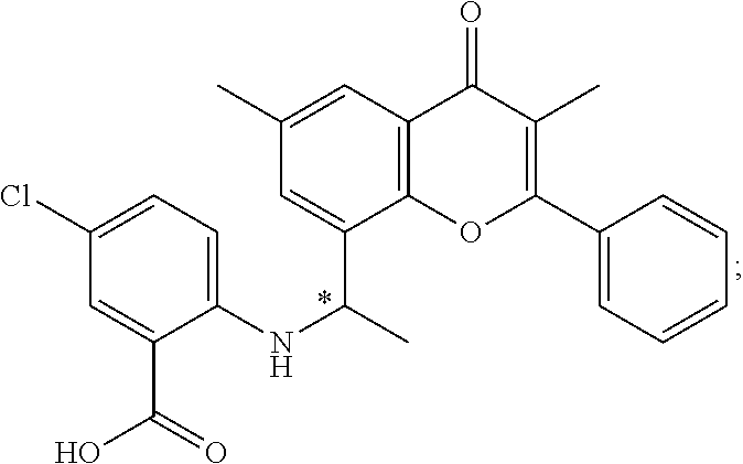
C1(Cl)=CC=C(NC(C)C2=CC(C)=CC3=C2OC(C2=CC=CC=C2)=C(C)C3=O)C(C(O)=O)=C1
